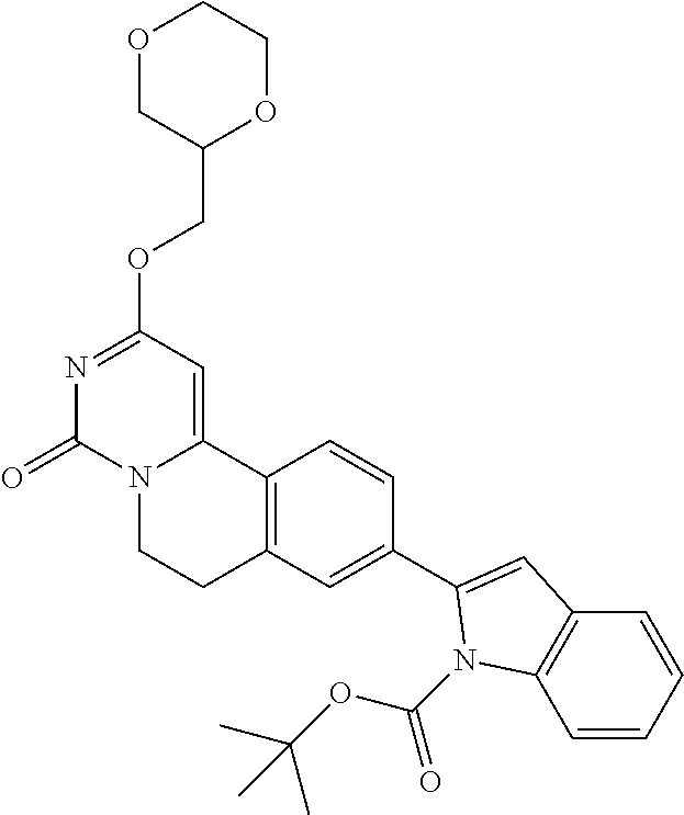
O1CC(COC2=NC(=O)N3C(=C2)C2=C(CC3)C=C(C3=CC4=C(N3C(OC(C)(C)C)=O)C=CC=C4)C=C2)OCC1
